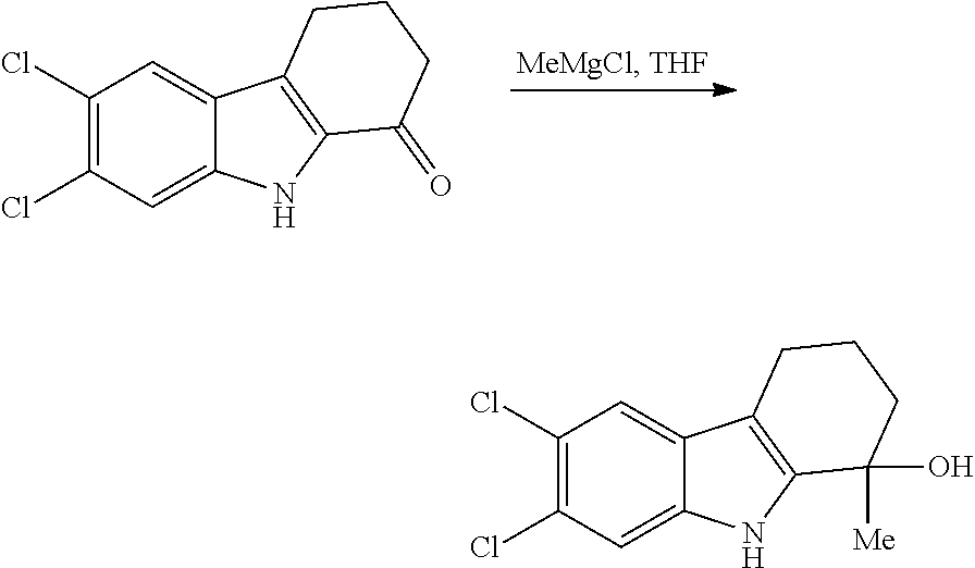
C1(Cl)=C(Cl)C=C2C(=C1)C1=C(N2)C([Me])(O)CCC1.C1(Cl)=C(Cl)C=C2C(=C1)C1=C(N2)C(=O)CCC1
